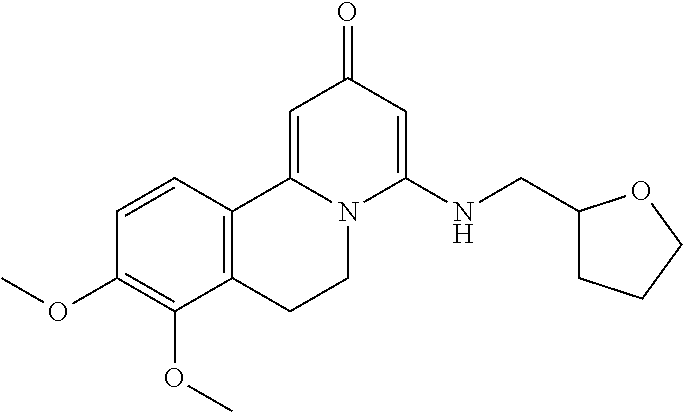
C1=CC2=C(C(OC)=C1OC)CCN1C2=CC(=O)C=C1NCC1CCCO1
